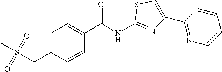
C1(C(NC2=NC(C3=NC=CC=C3)=CS2)=O)=CC=C(CS(C)(=O)=O)C=C1
